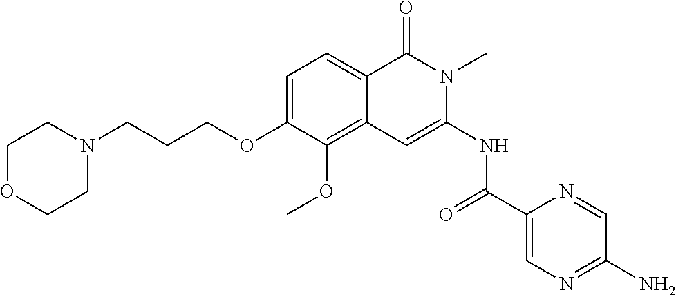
C1=C(OCCCN2CCOCC2)C(OC)=C2C(=C1)C(=O)N(C)C(NC(=O)C1=CN=C(N)C=N1)=C2
